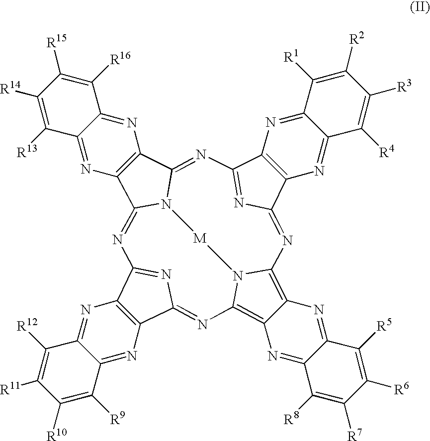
C12=C(C3=NC4=NC(=NC5=C6C(=C7N5[M]N3C1=NC1=NC(=N7)C3=C1N=C1C(=N3)C([R4])=C([R3])C([R2])=C1[R1])N=C1C(=N6)C([R8])=C([R7])C([R6])=C1[R5])C1=C4N=C3C(=N1)C([R9])=C([R10])C([R11])=C3[R12])N=C1C(=N2)C([R16])=C([R15])C([R14])=C1[R13]
